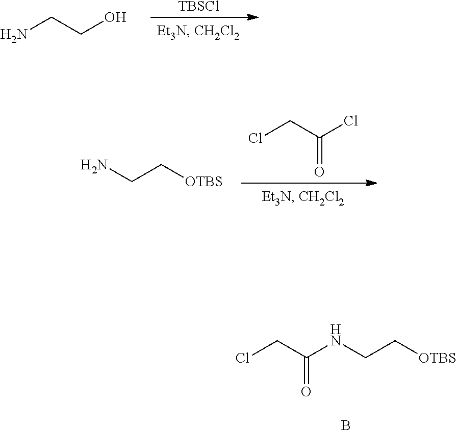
NCCO.[TBSCl].NCC[OTBS].ClCC(Cl)=O.ClCC(NCC[OTBS])=O.B
